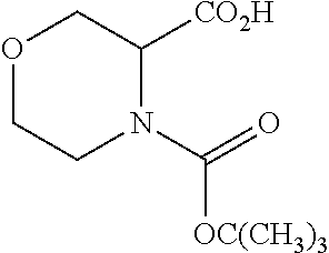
[CO2H]C1COCCN1C(=O)[OC(CH3)3]
